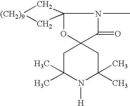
C1C(C)(C)N([H])C(C)(C)CC12OC1(N(C)C2=O)C[(CH2)9]C1
